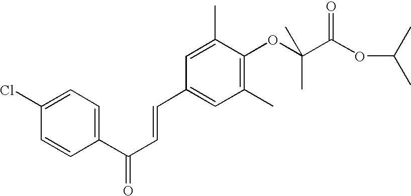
C1(Cl)=CC=C(C(C=CC2=CC(C)=C(OC(C(OC(C)C)=O)(C)C)C(C)=C2)=O)C=C1
